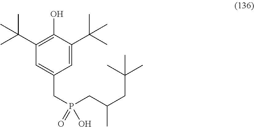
C1=C(C(C)(C)C)C(O)=C(C(C)(C)C)C=C1CP(CC(CC(C)(C)C)C)(=O)O
